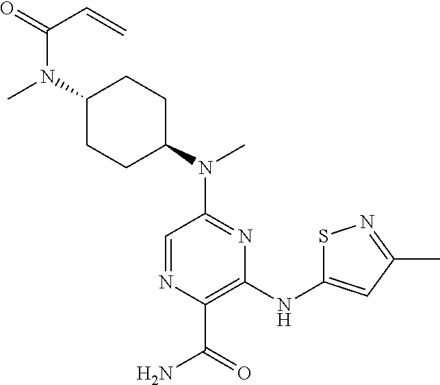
N(C1=NC(NC2=CC(C)=NS2)=C(C(N)=O)N=C1)(C1CCC(N(C)C(C=C)=O)CC1)C
